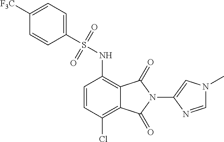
C1=CC(Cl)=C2C(=C1NS(C1=CC=C([F3C])C=C1)(=O)=O)C(=O)N(C1=CN(C)C=N1)C2=O
